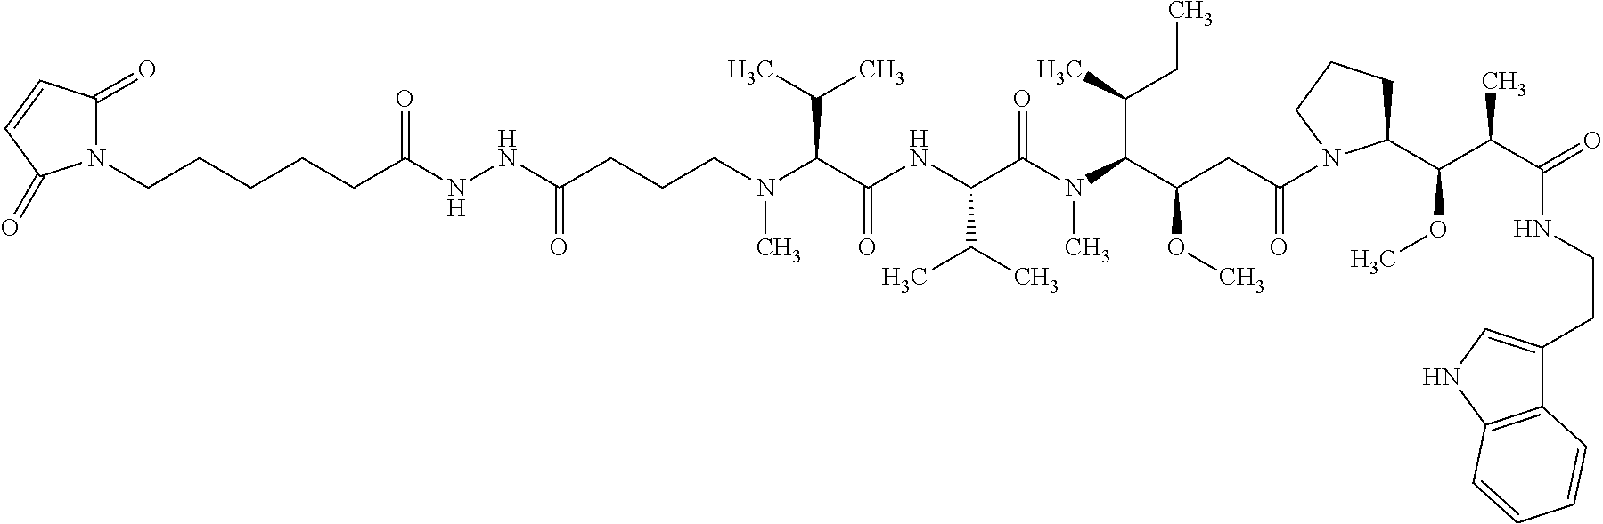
C(CCCN(C(C(NC(C(N(C(C(CC(=O)N1C(C(C(C(=O)NCCC2=CNC3=C2C=CC=C3)C)OC)CCC1)OC)C(C)CC)C)=O)C(C)C)=O)C(C)C)C)(NNC(CCCCCN1C(=O)C=CC1=O)=O)=O
